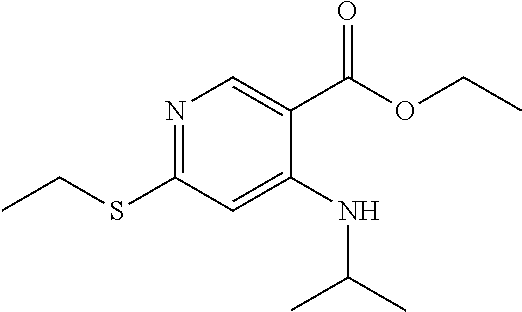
N1=C(SCC)C=C(NC(C)C)C(C(OCC)=O)=C1
